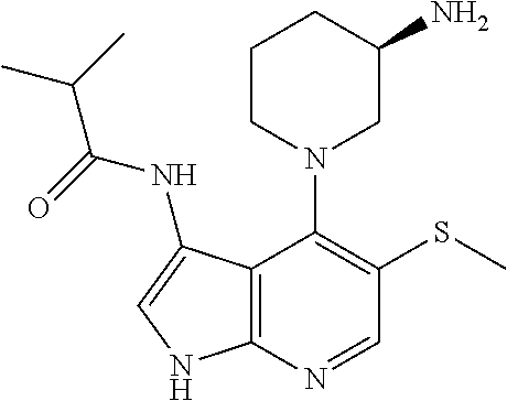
C1CN(C2=C(SC)C=NC3=C2C(NC(=O)C(C)C)=CN3)CC(N)C1
